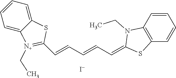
C12=C(C=CC=C1)SC(=CC=CC=CC1=[N+](CC)C3=CC=CC=C3S1)N2CC.[I-]
